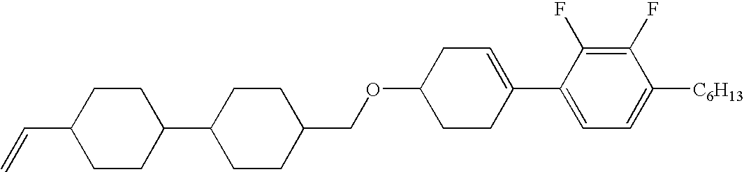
C1(OCC2CCC(C3CCC(C=C)CC3)CC2)CCC(C2=CC=C([C6H13])C(F)=C2F)=CC1
